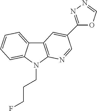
C12=CC=CC=C1N(CCCF)C1=C2C=C(C2=NN=CO2)C=N1
